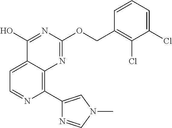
C1(C2=CN(C)C=N2)=C2C(=CC=N1)C(O)=NC(OCC1=C(Cl)C(Cl)=CC=C1)=N2
